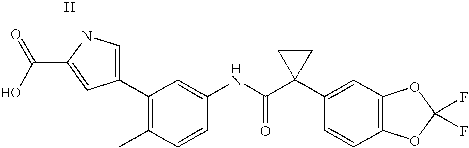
C1(C2=CNC(C(O)=O)=C2)=C(C)C=CC(NC(C2(C3=CC4=C(C=C3)OC(F)(F)O4)CC2)=O)=C1.[H]
